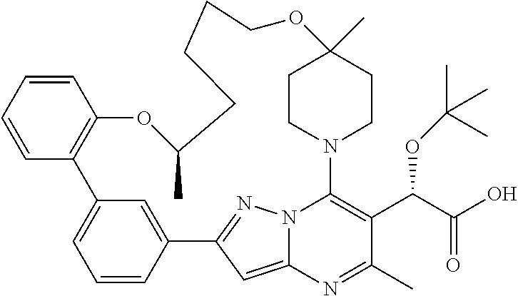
C12=CC3=NN1C(=C(C(C(O)=O)OC(C)(C)C)C(C)=N2)N1CCC(C)(CC1)OCCCCC(C)OC1=C(C2=CC=CC3=C2)C=CC=C1
